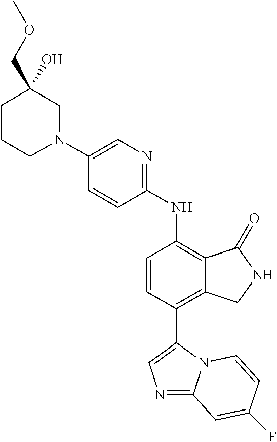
N1=C2N(C(C3=C4C(=C(NC5=NC=C(N6CC(COC)(O)CCC6)C=C5)C=C3)C(=O)NC4)=C1)C=CC(F)=C2
